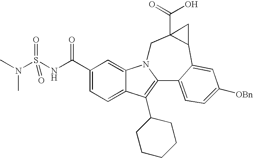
C1(C(NS(N(C)C)(=O)=O)=O)=CC=C2C(=C1)N1C(=C2C2CCCCC2)C2=CC=C([OBn])C=C2C2C(C(O)=O)(C1)C2
